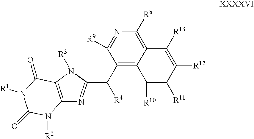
C12=C(N([R3])C(C([R4])C3=C4C(=C([R8])N=C3[R9])C([R13])=C([R12])C([R11])=C4[R10])=N1)C(=O)N([R1])C(=O)N2[R2]
